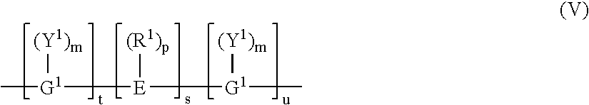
C[G1]([E]([G1](C)[(Y1)m])[(R1)p])[(Y1)m]
